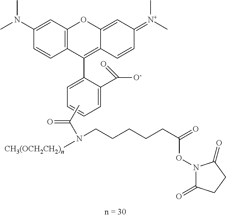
C1(N(C)C)=CC2=C(C=C1)C(C1=CC=CC=C1C([O-])=O)=C1C(=CC(=[N+](C)C)C=C1)O2.CC(N(CCCCCC(=O)ON1C(=O)CCC1=O)[CH3(OCH2CH2)n])=O
